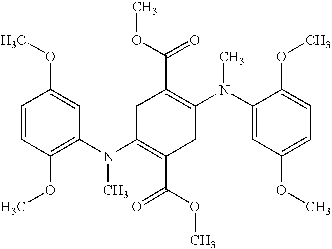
C1(N(C2=C(OC)C=CC(OC)=C2)C)=C(C(OC)=O)CC(N(C2=CC(OC)=CC=C2OC)C)=C(C(=O)OC)C1
